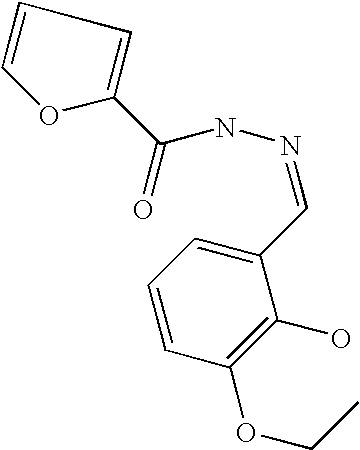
C1=CC(OCC)=C(O)C(C=NNC(C2=CC=CO2)=O)=C1
